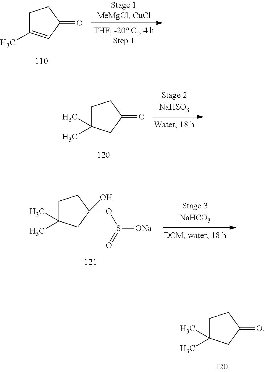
C1C(C)(C)CC(=O)C1.C1C(C)=CC(=O)C1.C1C(C)(C)CC(=O)C1.C1C(C)(C)CC(OS([ONa])=O)(O)C1
